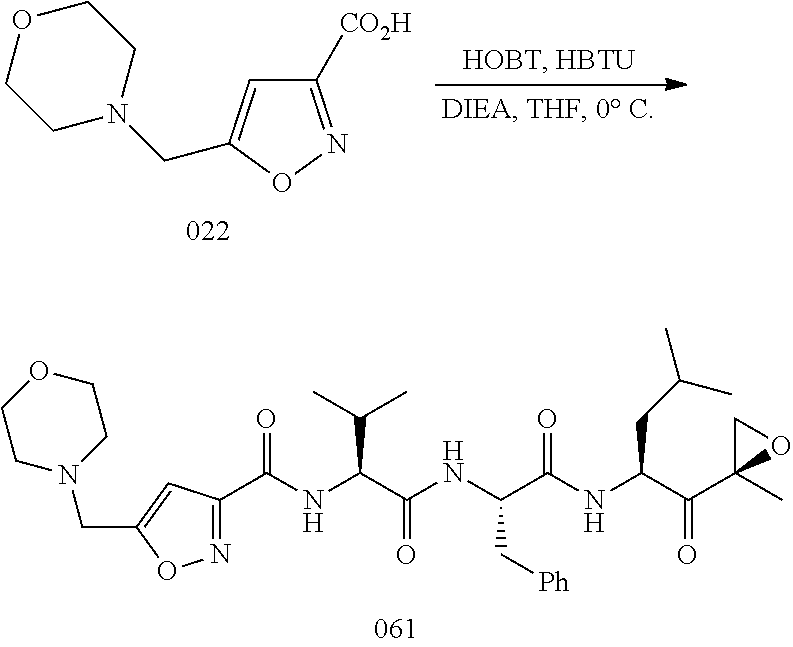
N(C(C(NC(C(NC(C(C1(C)OC1)=O)CC(C)C)=O)C[Ph])=O)C(C)C)C(C1=NOC(CN2CCOCC2)=C1)=O.C1([CO2H])=NOC(CN2CCOCC2)=C1
